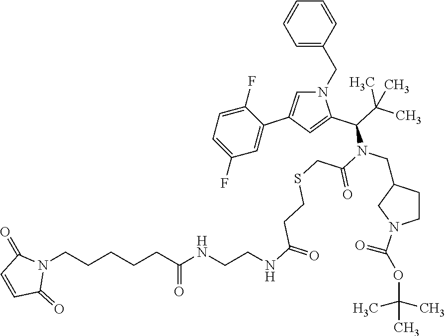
C1=CC(CN2C=C(C3=CC(F)=CC=C3F)C=C2C(C(C)(C)C)N(C(=O)CSCCC(NCCNC(CCCCCN2C(=O)C=CC2=O)=O)=O)CC2CCN(C(OC(C)(C)C)=O)C2)=CC=C1
